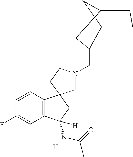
C12CC(CC1)CC2CN1CC2(CC1)C1=C(C=C(F)C=C1)C(NC(=O)C)([H])C2.[H]
